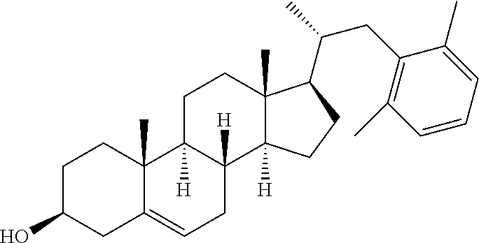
C1C(O)CC2=CCC3([H])C([H])(C2(C)C1)CCC1(C)C3([H])CCC1C(CC1=C(C)C=CC=C1C)C
